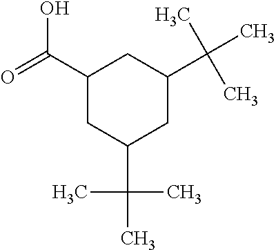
C1(C(=O)O)CC(C(C)(C)C)CC(C(C)(C)C)C1
